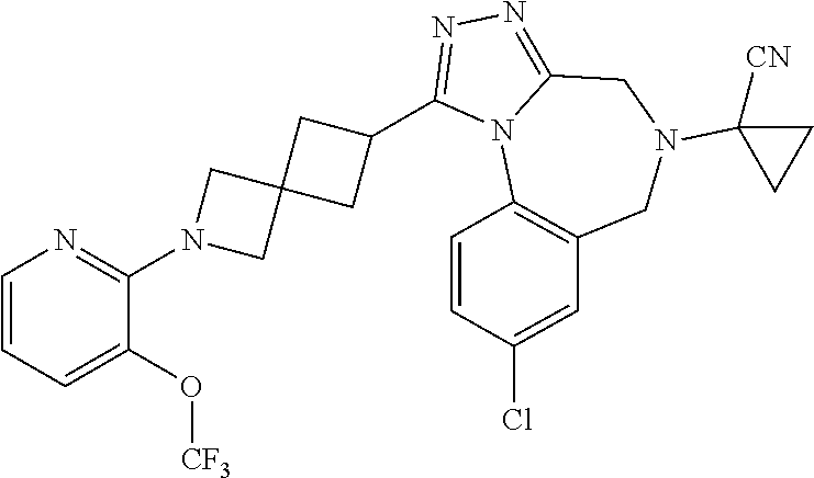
C1=CC=C(O[CF3])C(N2CC3(C2)CC(C2=NN=C4N2C2=C(CN(C5([CN])CC5)C4)C=C(Cl)C=C2)C3)=N1
